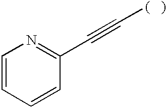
C1=CC=CC(C#C[(   )])=N1
